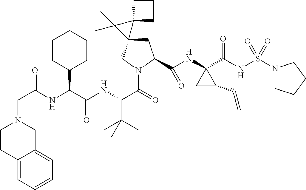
C1C(C(NC2(C(NS(N3CCCC3)(=O)=O)=O)CC2C=C)=O)N(C(C(NC(C(NC(CN2CCC3=CC=CC=C3C2)=O)C2CCCCC2)=O)C(C)(C)C)=O)CC12C1(CCC1)C2(C)C
